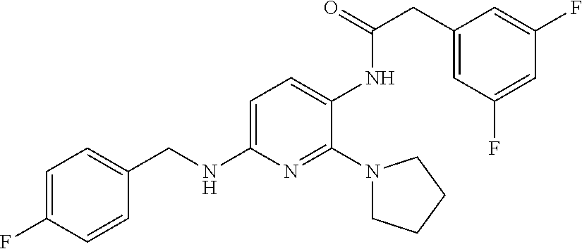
C1=C(F)C=CC(CNC2=CC=C(NC(=O)CC3=CC(F)=CC(F)=C3)C(N3CCCC3)=N2)=C1
